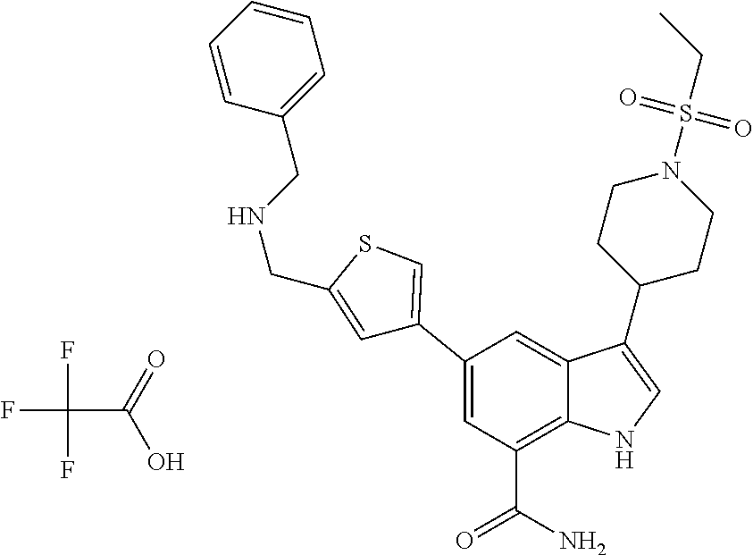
FC(F)(C(=O)O)F.C1=C(C2=CSC(CNCC3=CC=CC=C3)=C2)C=C2C(=C1C(N)=O)NC=C2C1CCN(S(CC)(=O)=O)CC1
